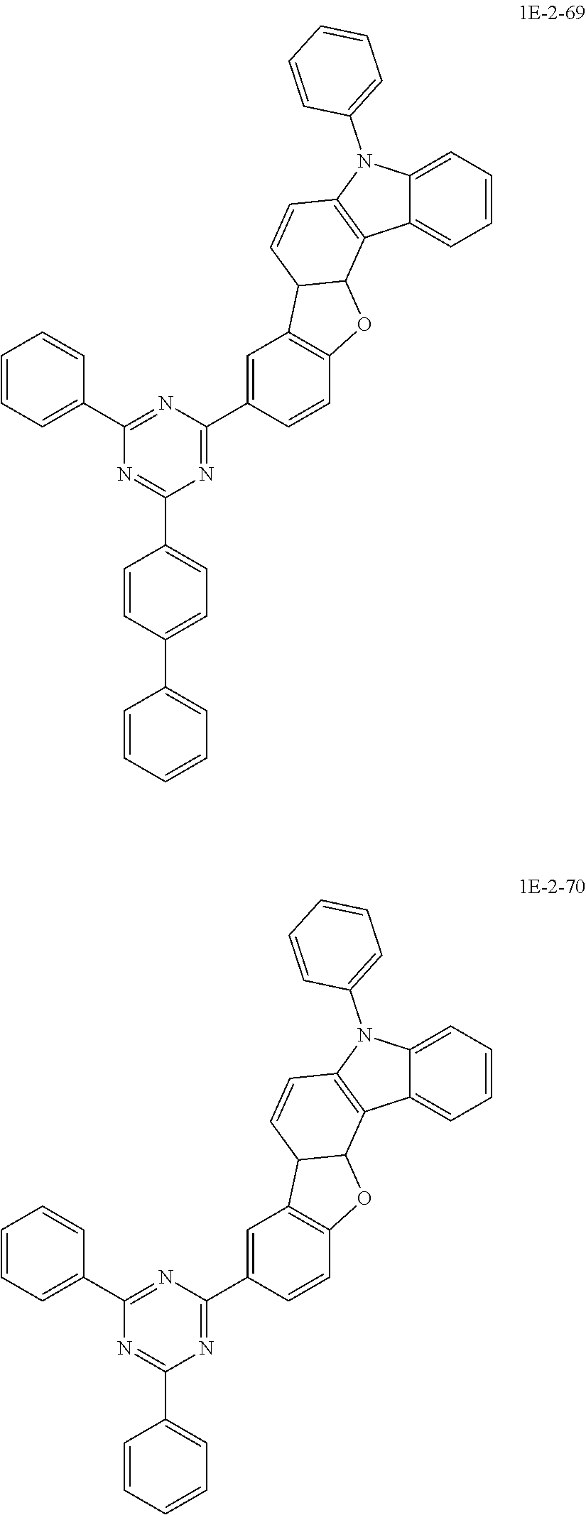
C1=CC(C2=CC=CC=C2)=CC=C1C1=NC(C2=CC=CC=C2)=NC(C2=CC3=C(C=C2)OC2C3C=CC3=C2C2=CC=CC=C2N3C2=CC=CC=C2)=N1.C1=CC=CC=C1C1=NC(C2=CC=CC=C2)=NC(C2=CC3=C(C=C2)OC2C3C=CC3=C2C2=CC=CC=C2N3C2=CC=CC=C2)=N1
